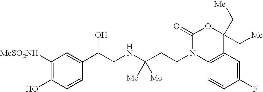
C1([MeSO2NH])=C(O)C=CC(C(CNC(CCN2C3=C(C=C(F)C=C3)C(C[Me])(C[Me])OC2=O)([Me])[Me])O)=C1
